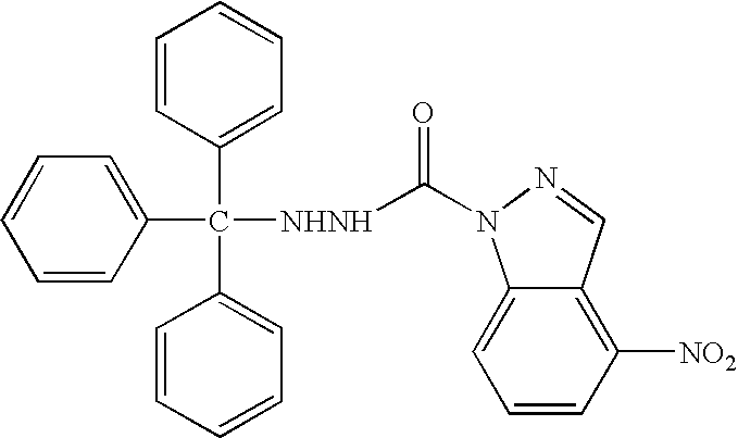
C1(C(C2=CC=CC=C2)(C2=CC=CC=C2)[NHNH]C(=O)N2C3=CC=CC([NO2])=C3C=N2)=CC=CC=C1
